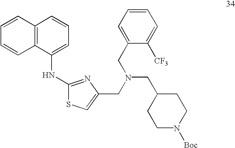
C12=C(C(NC3=NC(CN(CC4CCN([Boc])CC4)CC4=CC=CC=C4[CF3])=CS3)=CC=C1)C=CC=C2
